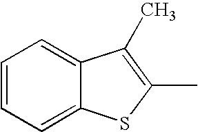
C1(C)=C(C)C2=CC=CC=C2S1
